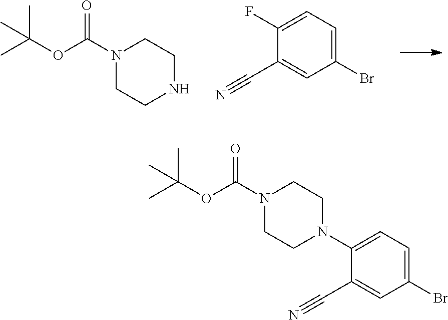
FC1=CC=C(Br)C=C1C#N.N1(C(OC(C)(C)C)=O)CCNCC1.N1(C(OC(C)(C)C)=O)CCN(C2=CC=C(Br)C=C2C#N)CC1
